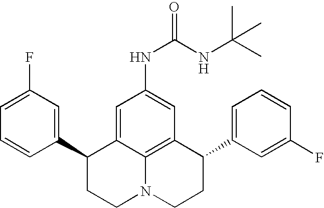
C1=C(F)C=C(C2CCN3C4=C(C(C5=CC=CC(F)=C5)CC3)C=C(NC(=O)NC(C)(C)C)C=C24)C=C1
